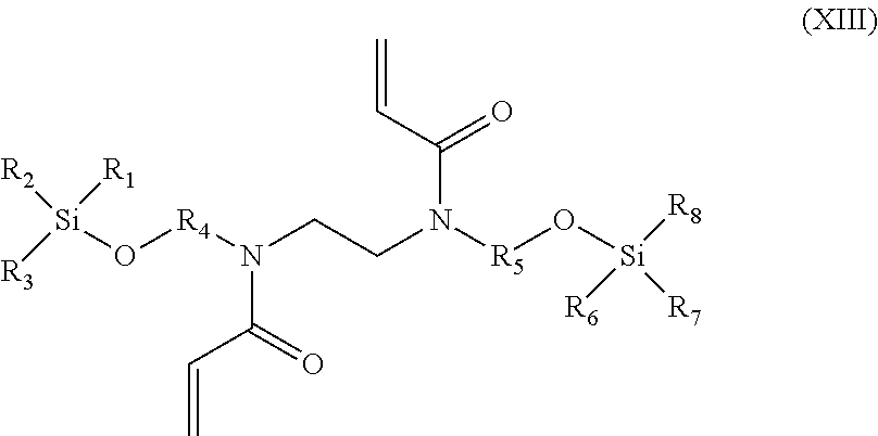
[R7][Si]([R6])([R8])O[R5]N(C(C=C)=O)CCN([R4]O[Si]([R2])([R1])[R3])C(=O)C=C
